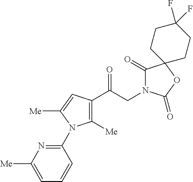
C1([Me])=C(C(CN2C(=O)C3(OC2=O)CCC(F)(F)CC3)=O)C=C([Me])N1C1=NC([Me])=CC=C1
